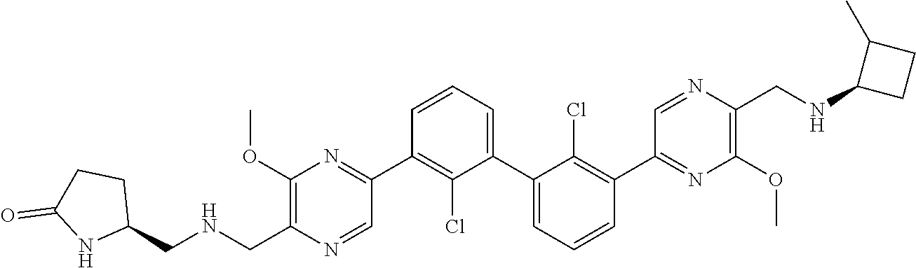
C1(OC)=C(CNCC2CCC(=O)N2)N=CC(C2=C(Cl)C(C3=CC=CC(C4=NC(OC)=C(CNC5CCC5C)N=C4)=C3Cl)=CC=C2)=N1
